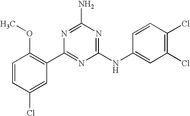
C1=CC(Cl)=CC(C2=NC(NC3=CC(Cl)=C(Cl)C=C3)=NC(N)=N2)=C1OC
